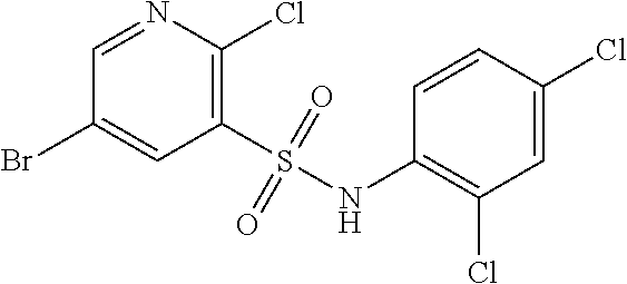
C1(S(=O)(=O)NC2=C(Cl)C=C(Cl)C=C2)=C(Cl)N=CC(Br)=C1
